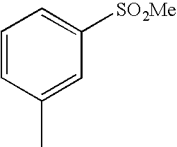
C1=CC(C)=CC([SO2Me])=C1
